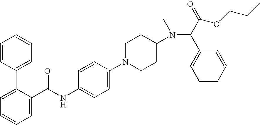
C1=C(C(NC2=CC=C(N3CCC(N(C(C(=O)OCCC)C4=CC=CC=C4)C)CC3)C=C2)=O)C(C2=CC=CC=C2)=CC=C1
